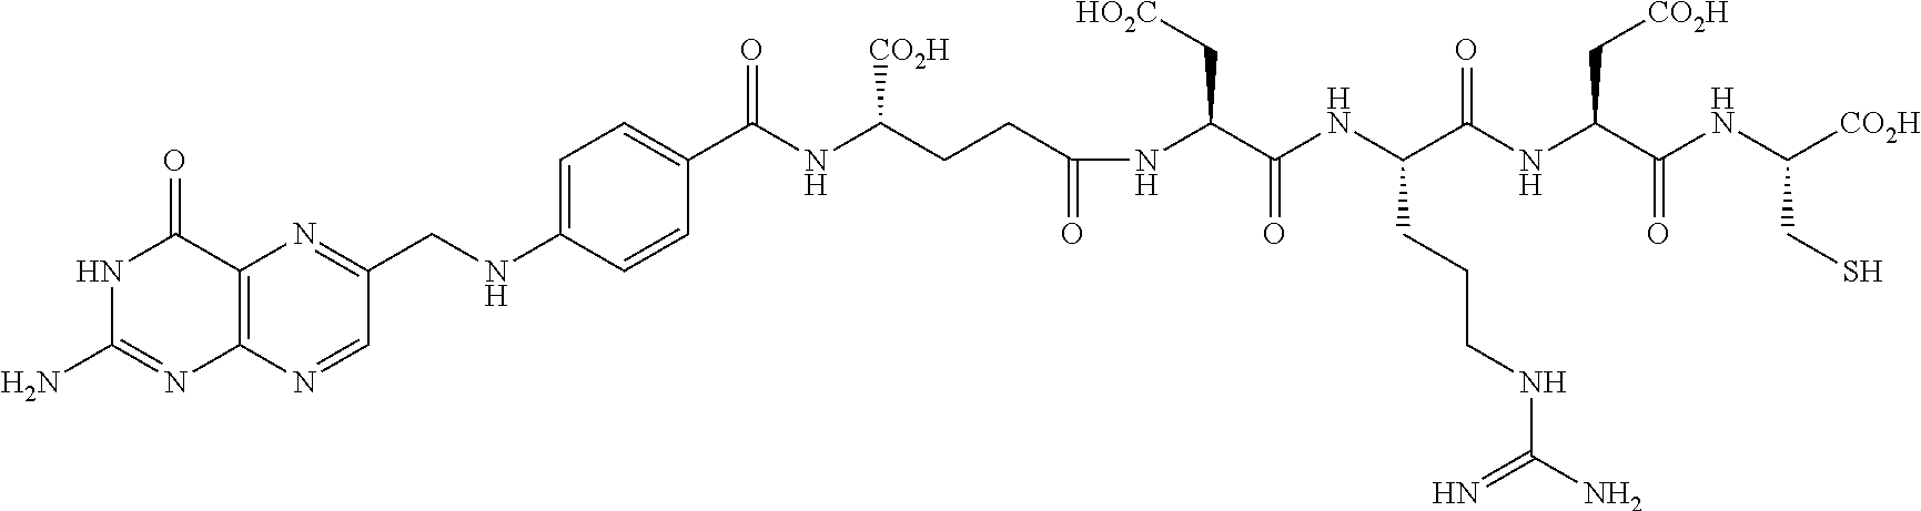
C(CCC(NC(=O)C1=CC=C(NCC2=NC3=C(N=C2)N=C(N)NC3=O)C=C1)[CO2H])(NC(C(NC(C(NC(C(NC([CO2H])CS)=O)C[CO2H])=O)CCCNC(N)=N)=O)C[HO2C])=O
